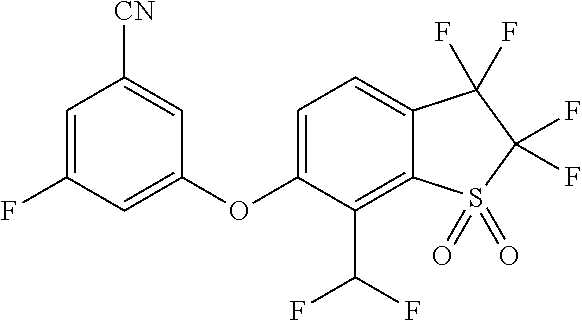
C1=C(OC2=CC(F)=CC([CN])=C2)C(C(F)F)=C2C(=C1)C(F)(F)C(F)(F)S2(=O)=O
